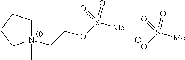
C1[N+](C)(CCOS([Me])(=O)=O)CCC1.[O-]S([Me])(=O)=O
